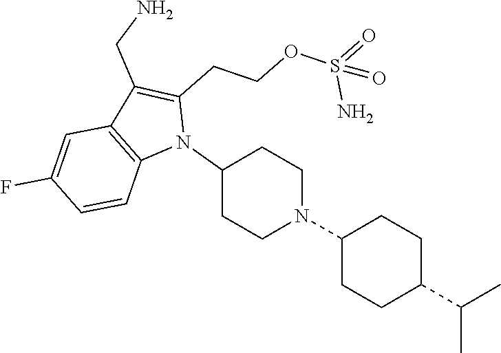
N1(C2CCN(C3CCC(C(C)C)CC3)CC2)C(CCOS(=O)(N)=O)=C(CN)C2=C1C=CC(F)=C2
